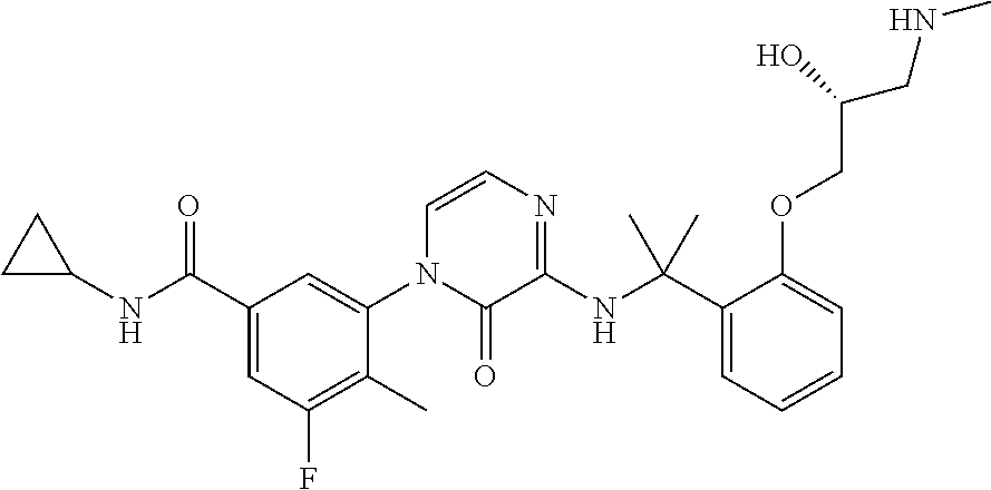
C1(C(NC2CC2)=O)=CC(F)=C(C)C(N2C(=O)C(NC(C3=CC=CC=C3OCC(CNC)O)(C)C)=NC=C2)=C1
